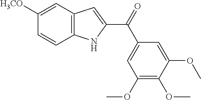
C12=C(C=C([H3CO])C=C1)C=C(C(=O)C1=CC(OC)=C(OC)C(OC)=C1)N2
